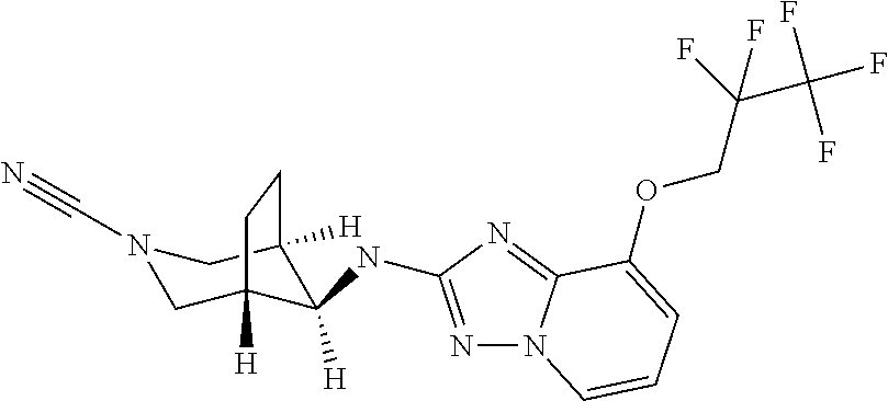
N1(C#N)CC2([H])C([H])(NC3=NN4C(=N3)C(OCC(F)(F)C(F)(F)F)=CC=C4)C([H])(C1)CC2
